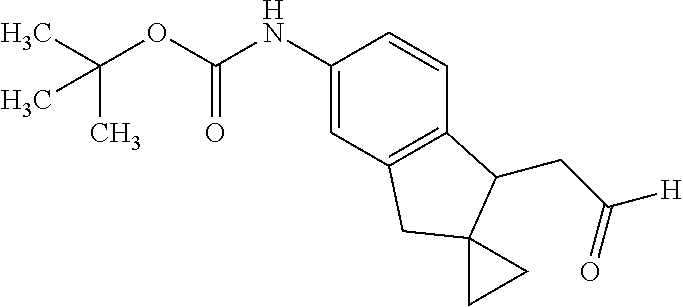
O(C(C)(C)C)C(NC1=CC2=C(C=C1)C(CC([H])=O)C1(C2)CC1)=O
